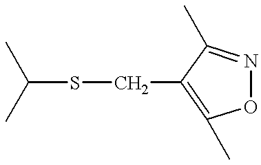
C(SCC1=C(C)ON=C1C)(C)C
